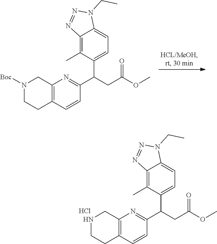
C12=C(C=CC(C(CC(OC)=O)C3=CC=C4C(=C3C)N=NN4CC)=N1)CCN([Boc])C2.C12=C(C=CC(C(CC(OC)=O)C3=CC=C4C(=C3C)N=NN4CC)=N1)CCNC2.Cl
